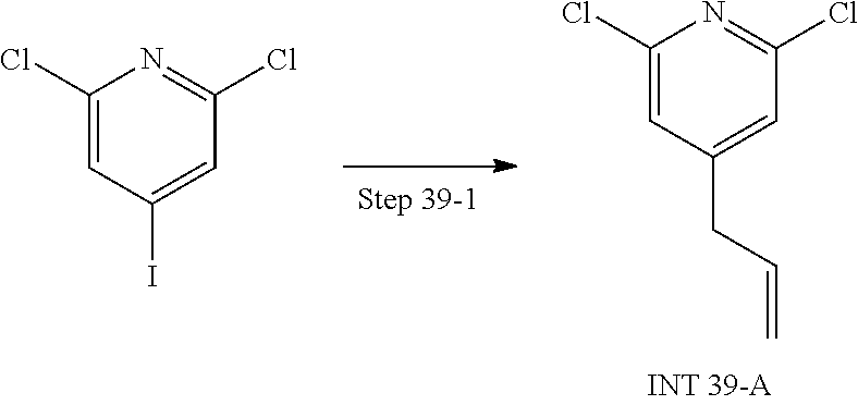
C1(Cl)=CC(CC=C)=CC(Cl)=N1.C1(Cl)=CC(I)=CC(Cl)=N1
